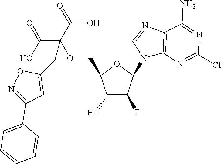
C1(O)C(F)C(N2C3=C(N=C2)C(N)=NC(Cl)=N3)OC1COC(C(O)=O)(C(O)=O)CC1=CC(C2=CC=CC=C2)=NO1
